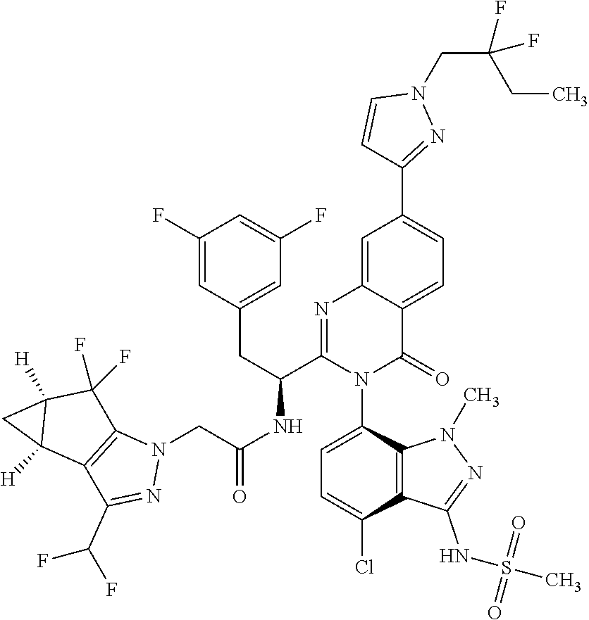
C1(F)=CC(CC(C2=NC3=CC(C4=NN(CC(CC)(F)F)C=C4)=CC=C3C(=O)N2C2=CC=C(Cl)C3=C2N(C)N=C3NS(=O)(=O)C)NC(CN2C3=C(C(C(F)F)=N2)C2([H])C([H])(C3(F)F)C2)=O)=CC(F)=C1
